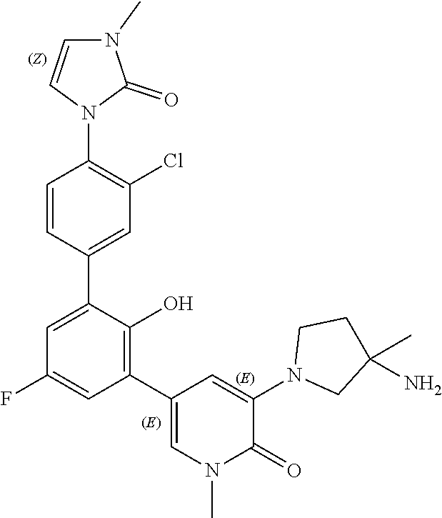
C1(C2=CC(Cl)=C(N3C(=O)N(C)C=C3)C=C2)=CC(F)=CC(C2=CN(C)C(=O)C(N3CC(C)(N)CC3)=C2)=C1O
